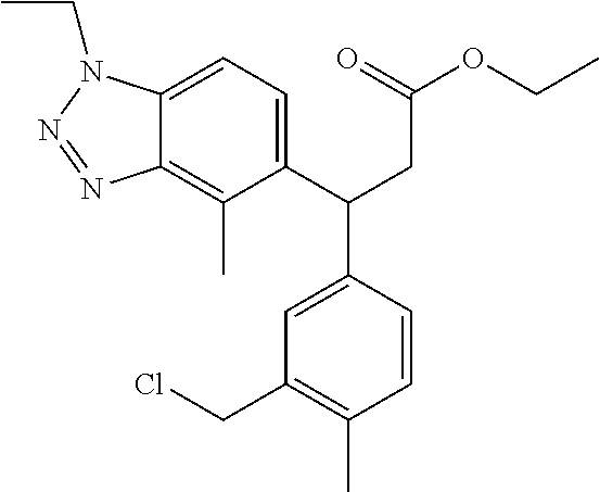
CC1=C2N=NN(CC)C2=CC=C1C(C1=CC(CCl)=C(C)C=C1)CC(OCC)=O
